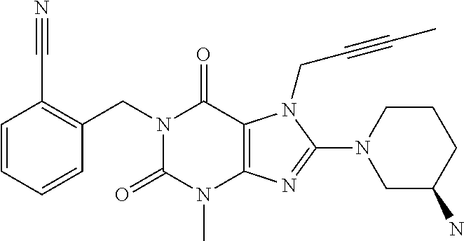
O=C1N(CC2=C(C#N)C=CC=C2)C(=O)C2=C(N1C)N=C(N1CC(N)CCC1)N2CC#CC
